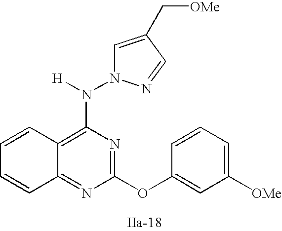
C1=CC2=C(N([H])N3C=C(C[OMe])C=N3)N=C(OC3=CC([OMe])=CC=C3)N=C2C=C1
